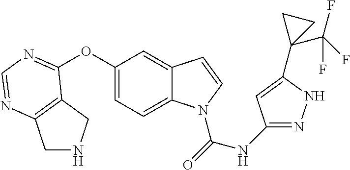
C12=C(N=CN=C1OC1=CC=C3C(=C1)C=CN3C(=O)NC1=NNC(C3(C(F)(F)F)CC3)=C1)CNC2
